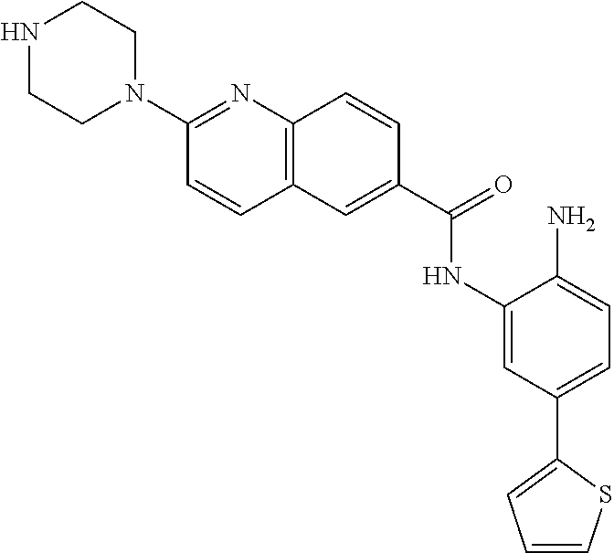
C12=C(C=CC(C(=O)NC3=CC(C4=CC=CS4)=CC=C3N)=C1)N=C(N1CCNCC1)C=C2
